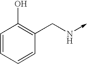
C1=CC=CC(CN->C)=C1O
